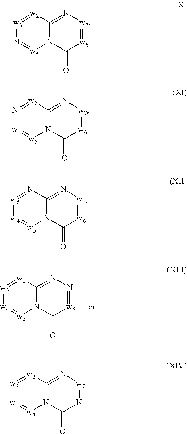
[w4]1=[w5]N2C(=NN=[w6]C2=O)[w2]=[w3]1.N1=[w5]N2C(=N[w7]=[w6]C2=O)[w2]=[w3]1.[w4]1=[w5]N2C(=N[w7]=[w6]C2=O)N=[w3]1.[w4]1=[w5]N2C(=N[w7]=[w6]C2=O)[w2]=N1.[w4]1=[w5]N2C(=N[w7]=NC2=O)[w2]=[w3]1
